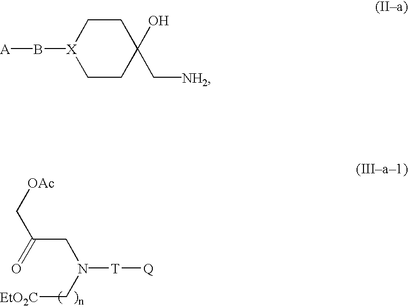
[EtO2C]CN(CC(=O)C[OAc])[T][Q].[A]B[X]1CCC(O)(C[NH2])CC1
